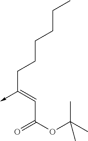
C(C(OC(C)(C)C)=O)=C(CCCCCC)->C
